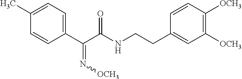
C1(C(C(NCCC2=CC([OCH3])=C([OCH3])C=C2)=O)=N[OCH3])=CC=C(C)C=C1
